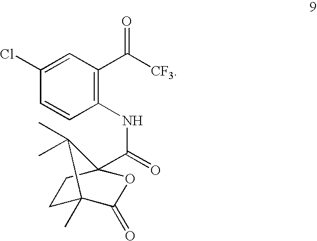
C1(NC(=O)C23OC(=O)C(C)(CC2)C3(C)C)=C(C(=O)[CF3])C=C(Cl)C=C1
